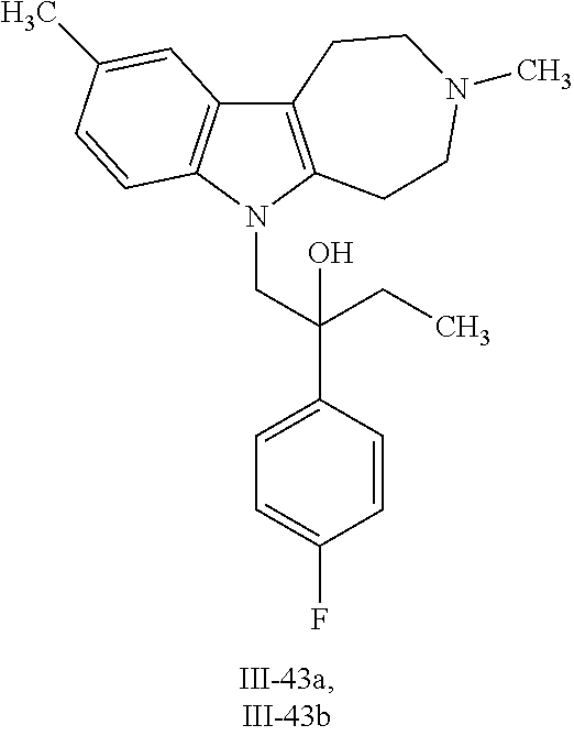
C12=C(N(CC(C3=CC=C(F)C=C3)(CC)O)C3=C1C=C(C)C=C3)CCN(C)CC2
